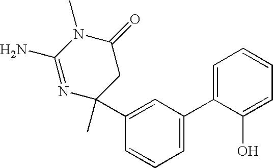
N1=C(N)N(C)C(=O)CC1(C)C1=CC(C2=CC=CC=C2O)=CC=C1
